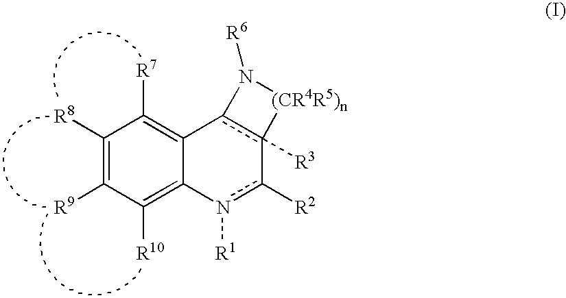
C1([R8])=C([R9])C([R10])=C2C(=C1[R7])c1c([R3])(-c([R2])n2[R1])[(CR4R5)n]N1[R6]
